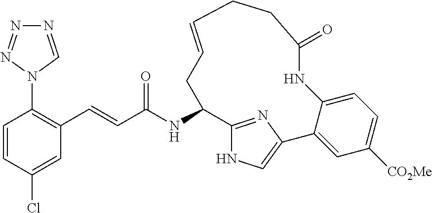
C(C(NC1C2=NC(=CN2)C2=CC([CO2Me])=CC=C2NC(=O)CCC=CC1)=O)=CC1=C(N2C=NN=N2)C=CC(Cl)=C1
